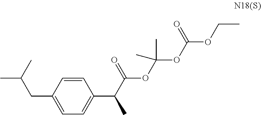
C1=CC(CC(C)C)=CC=C1C(C(OC(OC(OCC)=O)(C)C)=O)C
